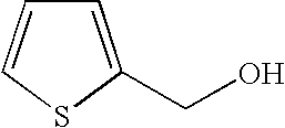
C1=C(CO)SC=C1
